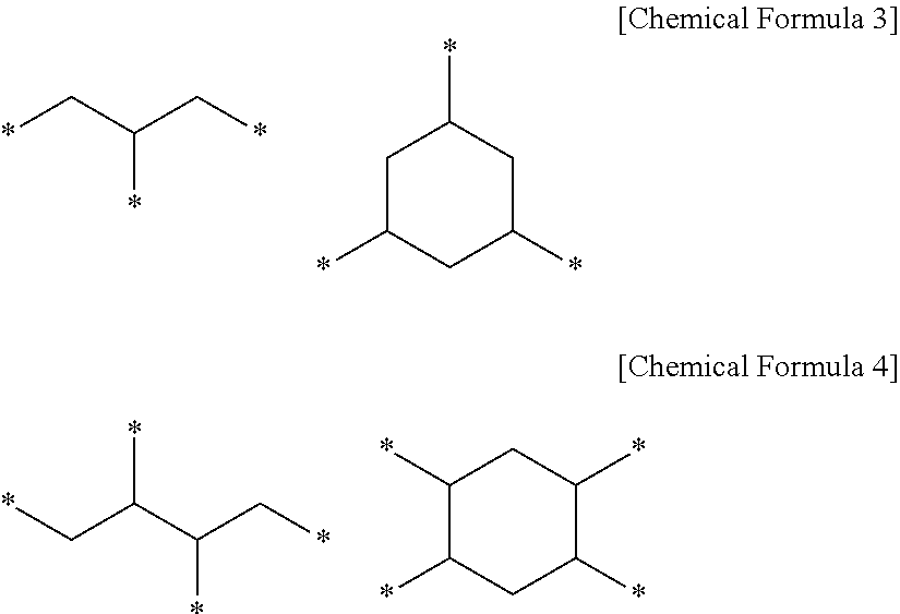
*CC(C*)*.C1C(*)CC(*)CC1*.C(C(C(C*)*)*)*.C1(*)C(*)CC(*)C(*)C1
